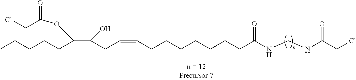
C(CCCC)C(OC(CCl)=O)C(CC=CCCCCCCCC(NCNC(CCl)=O)=O)O
